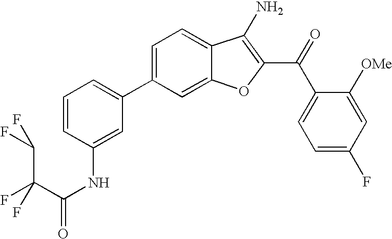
C1=CC(NC(C(F)(C(F)F)F)=O)=CC(C2=CC=C3C(=C2)OC(C(C2=CC=C(F)C=C2[OMe])=O)=C3N)=C1
